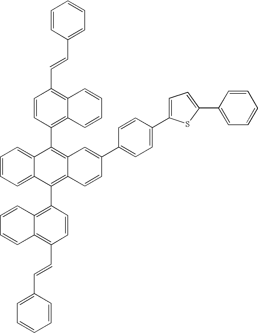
C1=CC=C2C(=C1)C(C1=C3C(=C(C=CC4=CC=CC=C4)C=C1)C=CC=C3)=C1C(=C2C2=C3C(=C(C=CC4=CC=CC=C4)C=C2)C=CC=C3)C=CC(C2=CC=C(C3=CC=C(C4=CC=CC=C4)S3)C=C2)=C1
